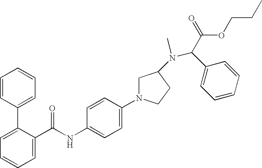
C1=C(C(NC2=CC=C(N3CC(N(C(C(=O)OCCC)C4=CC=CC=C4)C)CC3)C=C2)=O)C(C2=CC=CC=C2)=CC=C1
